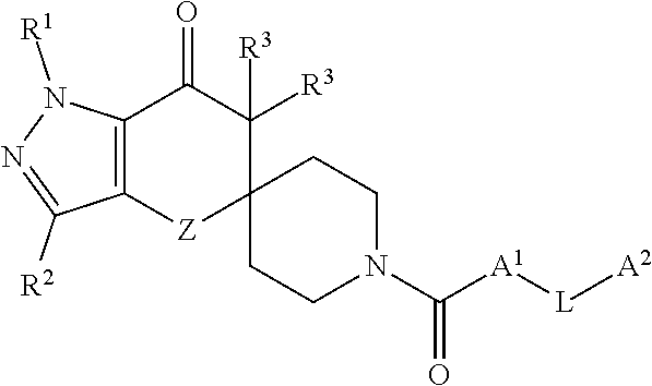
[L]([A2])[A1]C(N1CCC2([Z]C3=C(N([R1])N=C3[R2])C(=O)C2([R3])[R3])CC1)=O
